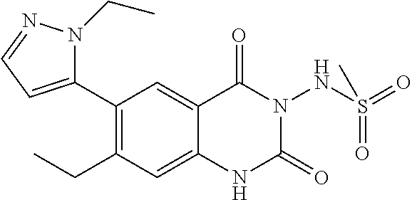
C1(C2=CC=NN2CC)=C(CC)C=C2C(=C1)C(=O)N(NS(=O)(=O)C)C(=O)N2
